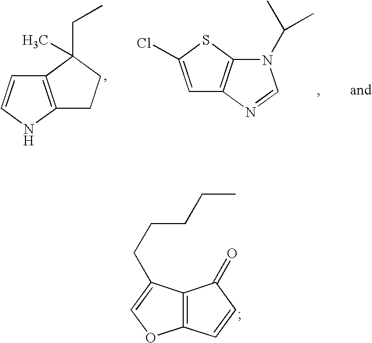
C12=C(C(CCCCC)=CO1)C(=O)C=C2.C12=C(NC=C1)CCC2(CC)C.C12=C(SC(Cl)=C1)N(C(C)C)C=N2
